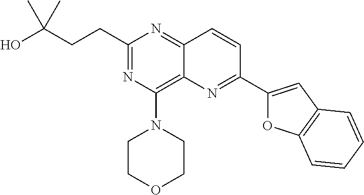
C(C1=NC(N2CCOCC2)=C2C(=N1)C=CC(C1=CC3=C(O1)C=CC=C3)=N2)CC(O)(C)C
